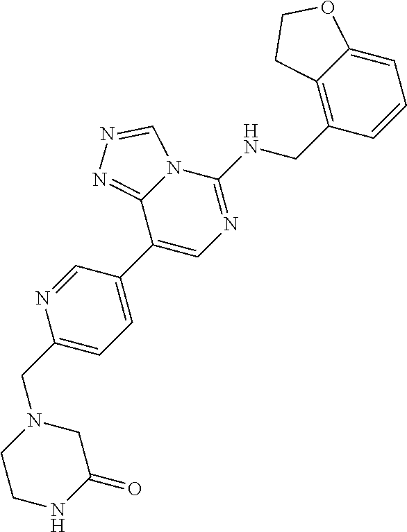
C1(CN2CCNC(=O)C2)=CC=C(C2=CN=C(NCC3=C4C(=CC=C3)OCC4)N3C2=NN=C3)C=N1
